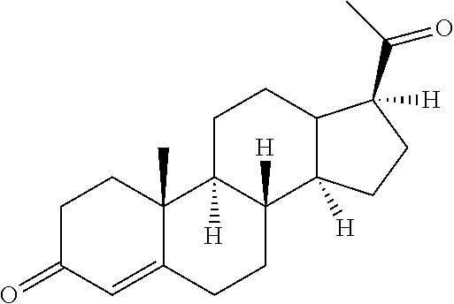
C1C(=O)C=C2C(C)(C1)C1([H])C([H])(CC2)C2([H])C(CC1)C([H])(C(C)=O)CC2
